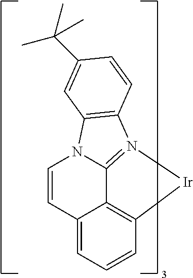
C1=CC2=CC=CC3=C2C2=N(C4=C(N12)C=C(C(C)(C)C)C=C4)[Ir]3
